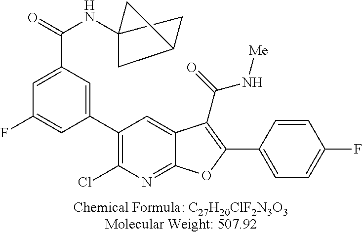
C1(C2=CC(C(=O)NC34CC(C3)C4)=CC(F)=C2)=C(Cl)N=C2C(=C1)C(C(=O)N[Me])=C(C1=CC=C(F)C=C1)O2
